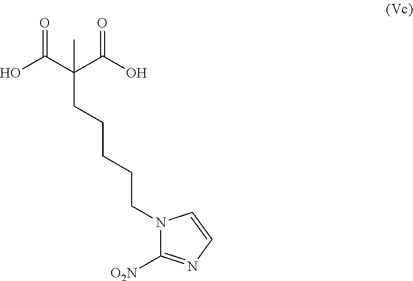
C(CCCCC(C(O)=O)(C(O)=O)C)N1C([O2N])=NC=C1
